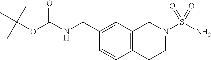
N(C(OC(C)(C)C)=O)CC1=CC2=C(C=C1)CCN(S(N)(=O)=O)C2
